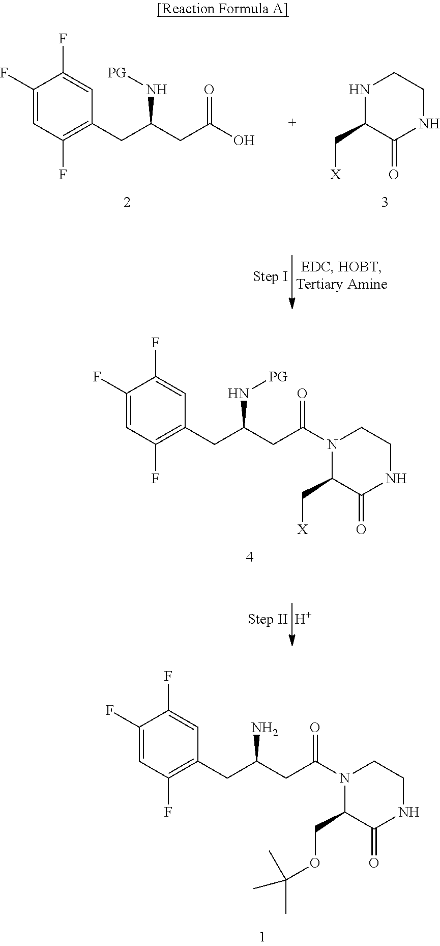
C1(F)=CC(F)=C(CC(CC(O)=O)N[PG])C=C1F.N1C(C[X])C(=O)NCC1.C1(F)=CC(F)=C(CC(CC(N2C(COC(C)(C)C)C(=O)NCC2)=O)N)C=C1F.[H].C1(F)=CC(F)=C(CC(CC(N2C(C[X])C(=O)NCC2)=O)N[PG])C=C1F
